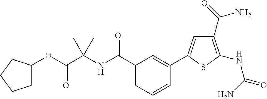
O(C(C(NC(C1=CC=CC(C2=CC(C(N)=O)=C(NC(=O)N)S2)=C1)=O)(C)C)=O)C1CCCC1
